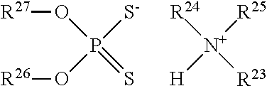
O(P(=S)([S-])O[R26])[R27].[R24][N+]([R23])([R25])[H]
